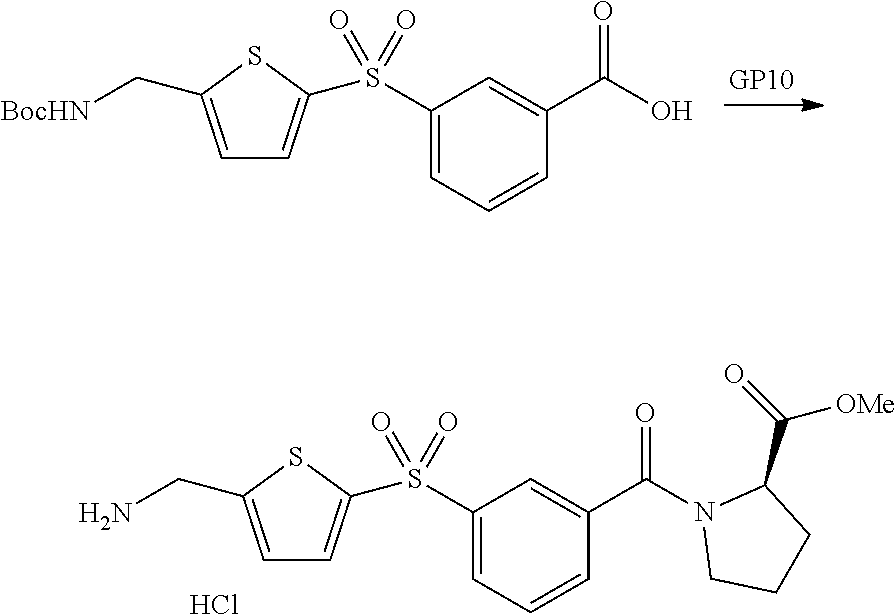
C1=C(C[BocHN])SC(S(C2=CC=CC(C(O)=O)=C2)(=O)=O)=C1.C1=C(CN)SC(S(C2=CC=CC(C(N3CCCC3C(=O)[OMe])=O)=C2)(=O)=O)=C1.Cl
